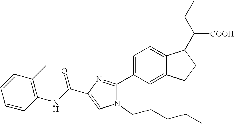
C1=CC(NC(C2=CN(CCCCC)C(C3=CC=C4C(=C3)CCC4C(CC)[COOH])=N2)=O)=C(C)C=C1
